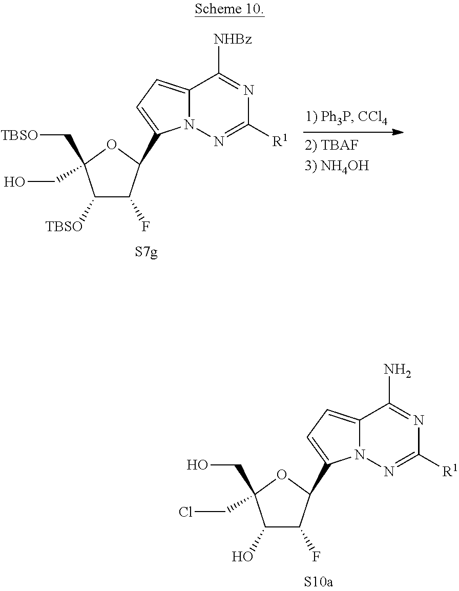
C1([TBSO])C(F)C(C2=CC=C3N2N=C([R1])N=C3[NHBz])OC1(C[TBSO])CO.C1(O)C(F)C(C2=CC=C3N2N=C([R1])N=C3N)OC1(CO)CCl
